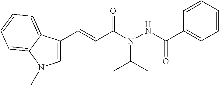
C1=CC=CC=C1C(NN(C(C=CC1=CN(C)C2=CC=CC=C12)=O)C(C)C)=O
